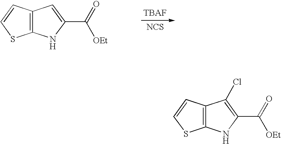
C12=C(C=CS1)C=C(C(=O)[OEt])N2.[NCS].C12=C(C=CS1)C(Cl)=C(C(=O)[OEt])N2
